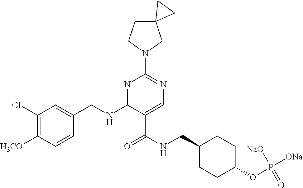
C1(Cl)=C([H3CO])C=CC(CNC2=NC(N3CC4(CC3)CC4)=NC=C2C(NCC2CCC(OP([ONa])([NaO])=O)CC2)=O)=C1
